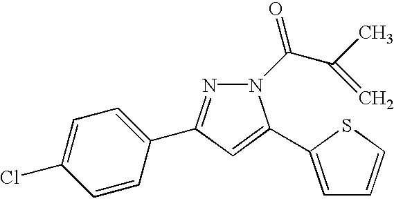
C1=CC(C2=NN(C(=O)C(C)=C)C(C3=CC=CS3)=C2)=CC=C1Cl
